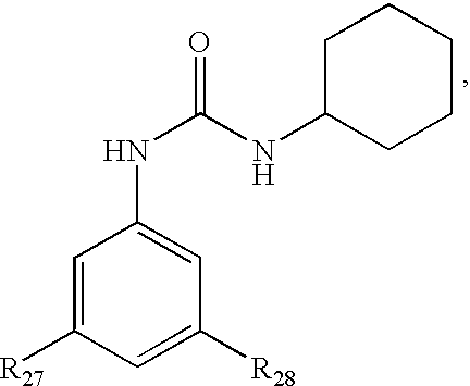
C1=C([R28])C=C(NC(NC2CCCCC2)=O)C=C1[R27]
